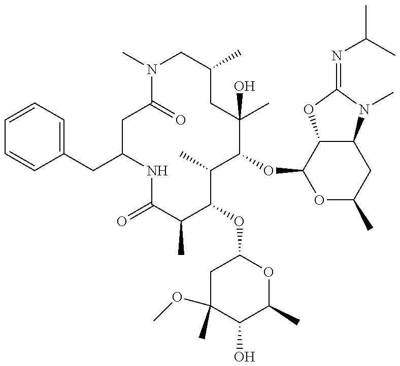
C1=CC=C(CC2NC(=O)C(C)C(OC3CC(OC)(C)C(O)C(C)O3)C(C)C(OC3OC(C)CC4C3OC(=NC(C)C)N4C)C(C)(O)CC(C)CN(C)C(=O)C2)C=C1
